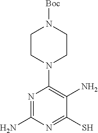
C1CN(C2=C(N)C(S)=NC(N)=N2)CCN1[Boc]
